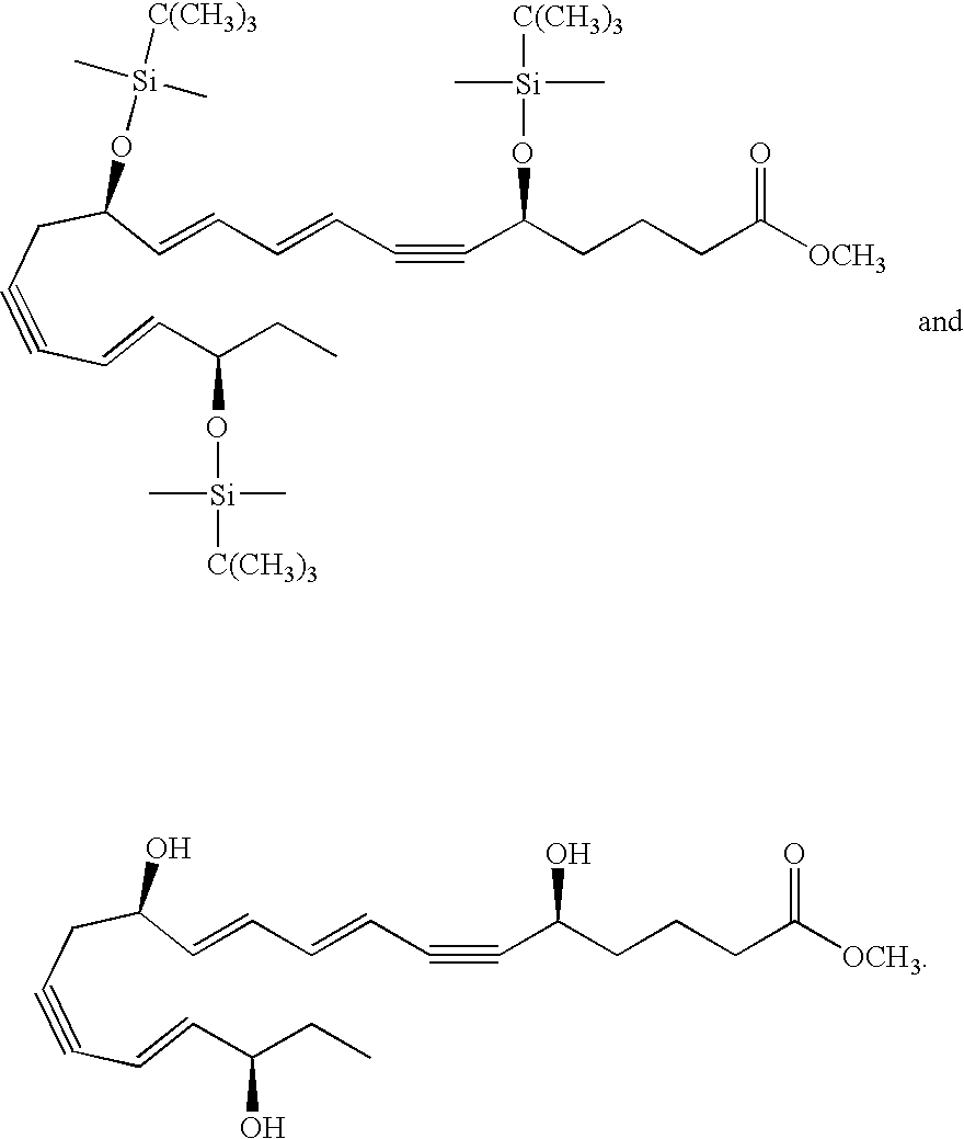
C(=CC#CCC(C=CC=CC#CC(CCCC([OCH3])=O)O[Si]([C(CH3)3])(C)C)O[Si]([C(CH3)3])(C)C)C(CC)O[Si](C)(C)[C(CH3)3].C(=CC#CCC(C=CC=CC#CC(CCCC([OCH3])=O)O)O)C(CC)O
